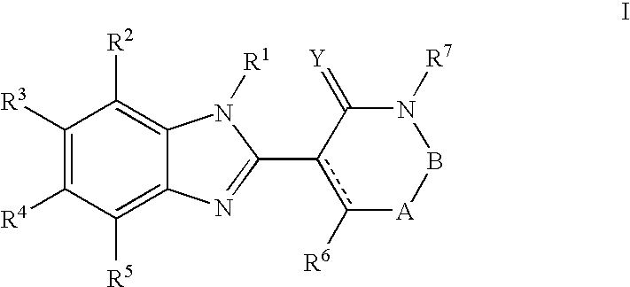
C1([R3])=C([R4])C([R5])=C2C(=C1[R2])N([R1])C(c1c([R6])[A]BN([R7])C1=[Y])=N2
